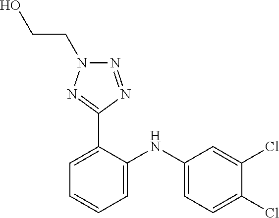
C1=C(Cl)C(Cl)=CC=C1NC1=CC=CC=C1C1=NN(CCO)N=N1
